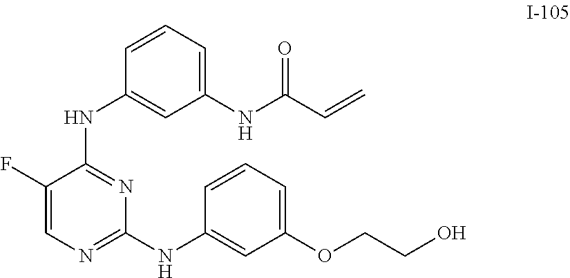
C1(F)=CN=C(NC2=CC(OCCO)=CC=C2)N=C1NC1=CC(NC(C=C)=O)=CC=C1
